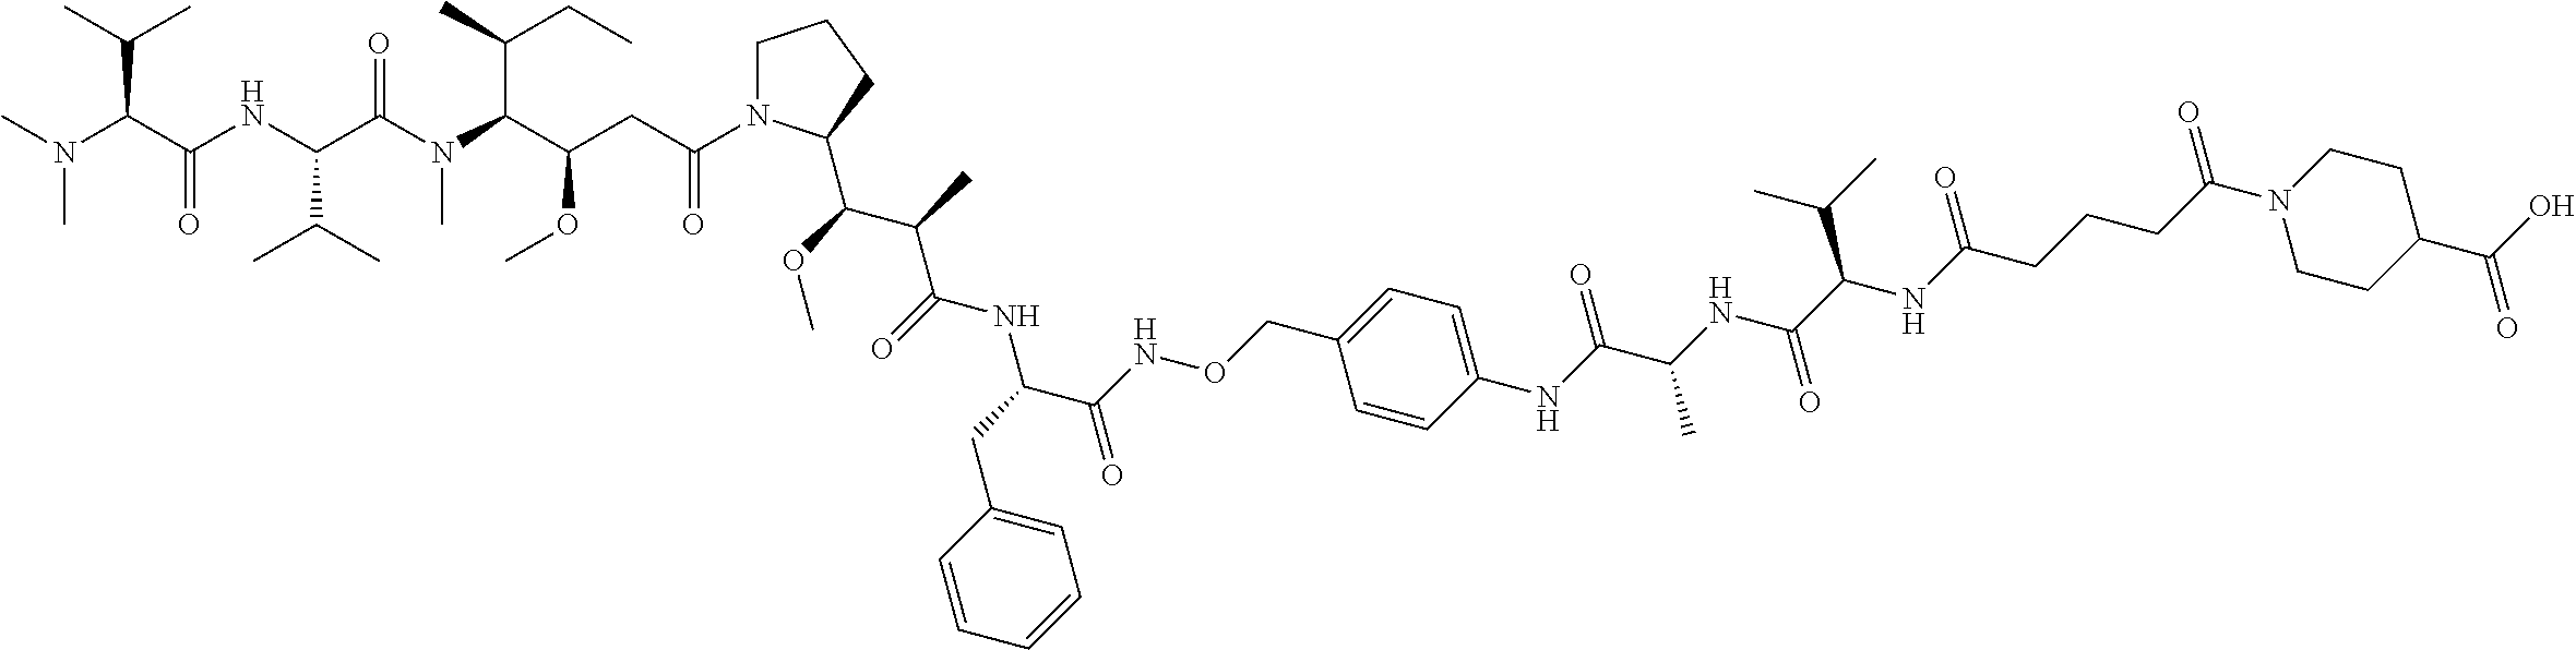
C1=CC=CC=C1CC(NC(C(C)C(OC)C1N(C(CC(C(N(C(C(NC(C(N(C)C)C(C)C)=O)C(C)C)=O)C)C(C)CC)OC)=O)CCC1)=O)C(NOCC1=CC=C(NC(C(NC(C(C(C)C)NC(CCCC(N2CCC(C(O)=O)CC2)=O)=O)=O)C)=O)C=C1)=O
